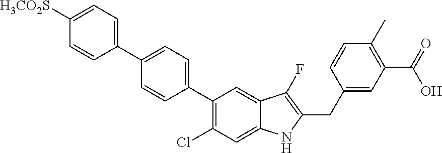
C1(C2=CC=C(C3=C(Cl)C=C4C(=C3)C(F)=C(CC3=CC(C(=O)O)=C(C)C=C3)N4)C=C2)=CC=C([H3CO2S])C=C1
